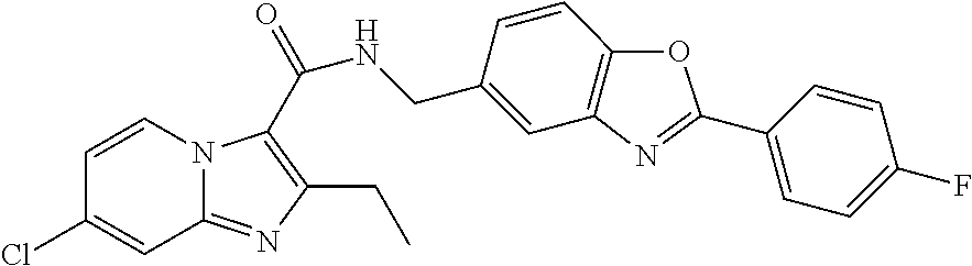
C1=CN2C(=NC(CC)=C2C(NCC2=CC3=C(C=C2)OC(C2=CC=C(F)C=C2)=N3)=O)C=C1Cl
